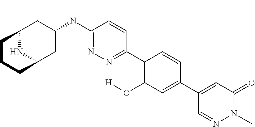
C1(C2=CC(O[H])=C(C3=NN=C(N(C)C4CC5NC(C4)CCC5)C=C3)C=C2)=CC(=O)N(C)N=C1
